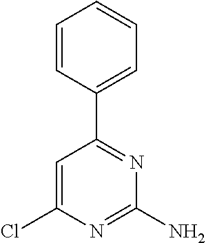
C1=CC(C2=NC(N)=NC(Cl)=C2)=CC=C1
